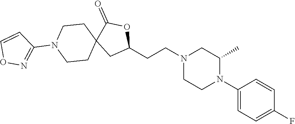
C1(N2C(C)CN(CCC3OC(=O)C4(C3)CCN(C3=NOC=C3)CC4)CC2)=CC=C(F)C=C1
